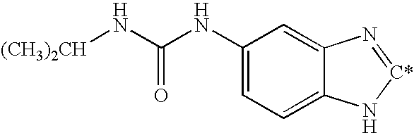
C1(NC(N[(CH3)2CH])=O)=CC=C2C(=C1)N=[C*]N2
